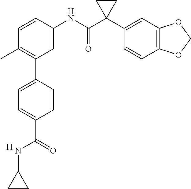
C1=C(NC(C2(C3=CC4=C(C=C3)OCO4)CC2)=O)C=CC(C)=C1C1=CC=C(C(NC2CC2)=O)C=C1.[H]
